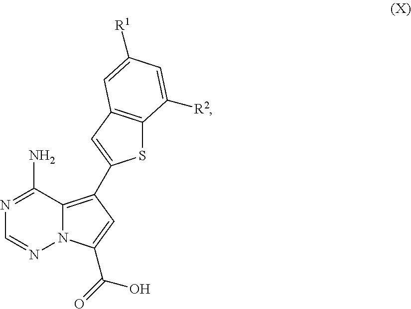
N1=C(N)C2=C(C3=CC4=C(S3)C([R2])=CC([R1])=C4)C=C(C(O)=O)N2N=C1
